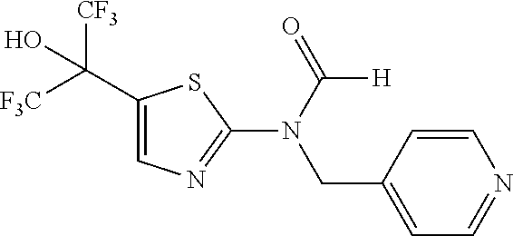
C1(C([F3C])([CF3])O)=CN=C(N(C(=O)[H])CC2=CC=NC=C2)S1
